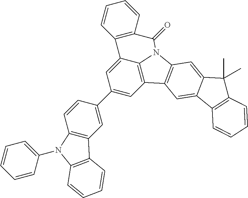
C1(C2=CC3=C(C=C2)N(C2=CC=CC=C2)C2=C3C=CC=C2)=CC2=C3C(=C1)C1=C(C=CC=C1)C(=O)N3C1=C2C=C2C(=C1)C(C)(C)C1=C2C=CC=C1
